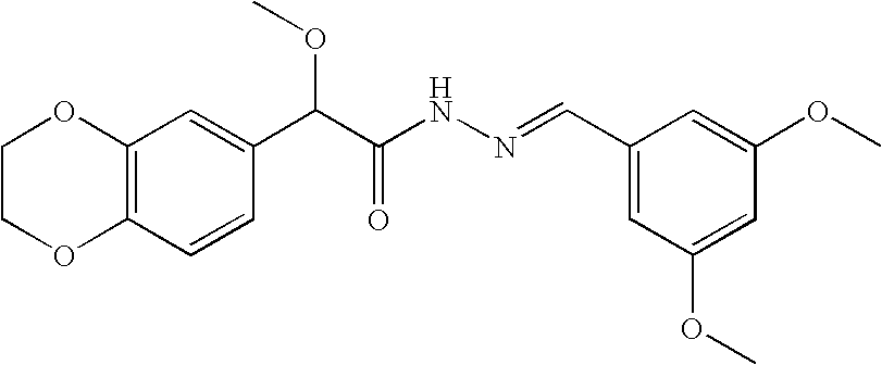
C12=C(C=CC(C(C(NN=CC3=CC(OC)=CC(OC)=C3)=O)OC)=C1)OCCO2
